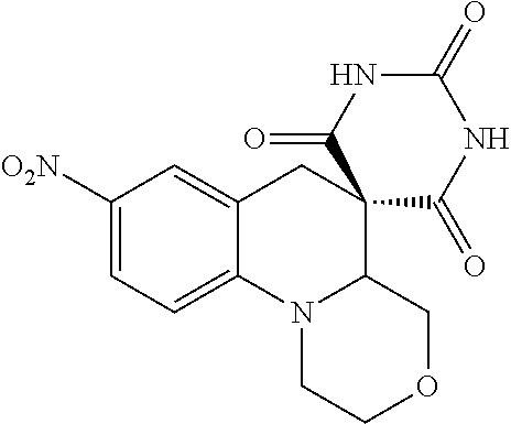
C1([O2N])=CC=C2C(=C1)CC1(C3N2CCOC3)C(=O)NC(=O)NC1=O
